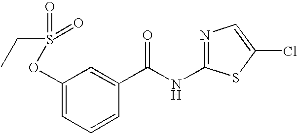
C1(OS(=O)(=O)CC)=CC=CC(C(NC2=NC=C(Cl)S2)=O)=C1
